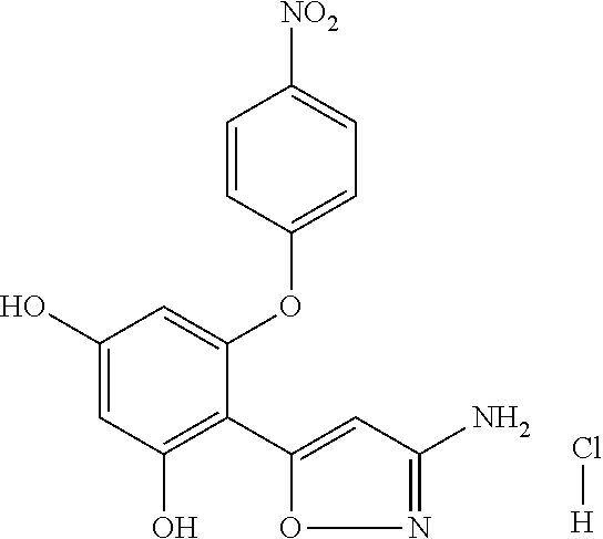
C1(O)=CC(O)=C(C2=CC(N)=NO2)C(OC2=CC=C([NO2])C=C2)=C1.Cl[H]
